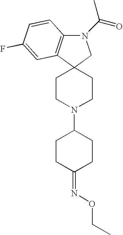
N1(C(C)=O)C2=C(C3(C1)CCN(C1CCC(=NOCC)CC1)CC3)C=C(F)C=C2
